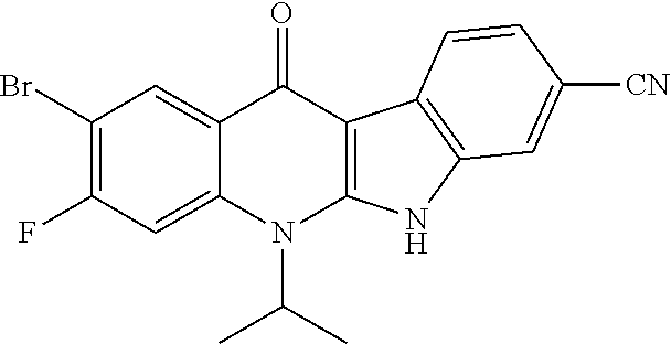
C1(Br)=C(F)C=C2C(=C1)C(=O)C1=C(N2C(C)C)NC2=C1C=CC([CN])=C2
